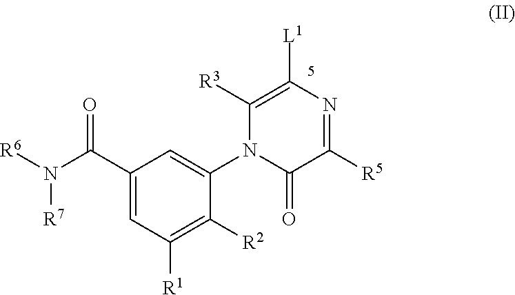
C1(C(N([R6])[R7])=O)=CC([R1])=C([R2])C(N2C(=O)C([R5])=NC([L1])=C2[R3])=C1
